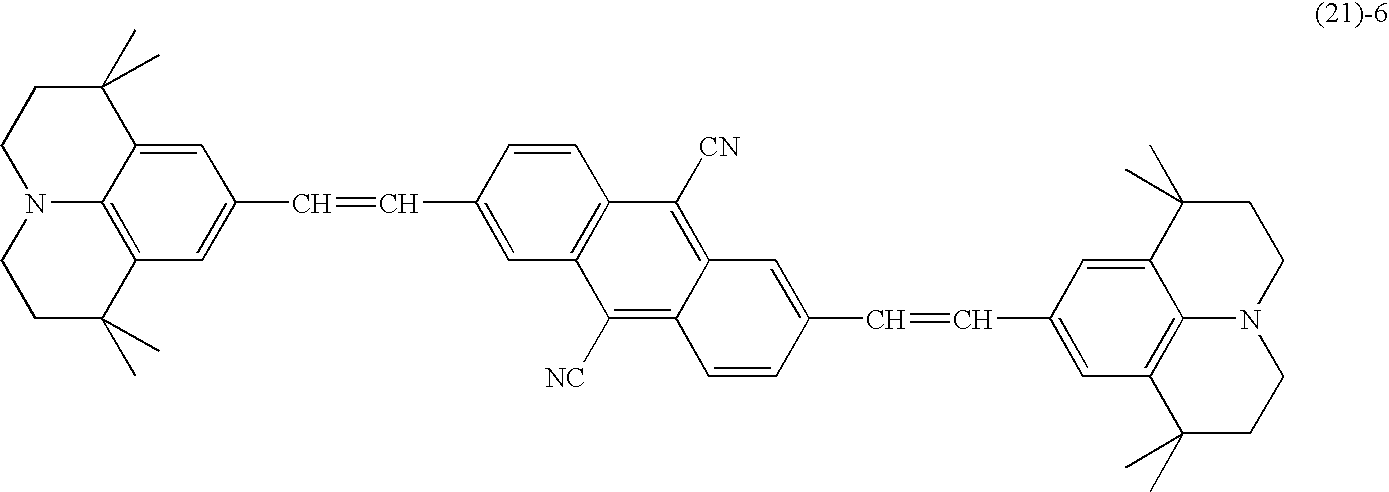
C1=C2C3=C(C=C1C=CC1=CC4=C(C=C1)C([CN])=C1C(=C4[NC])C=CC(C=CC4=CC5=C6C(=C4)C(C)(C)CCN6CCC5(C)C)=C1)C(C)(C)CCN3CCC2(C)C
